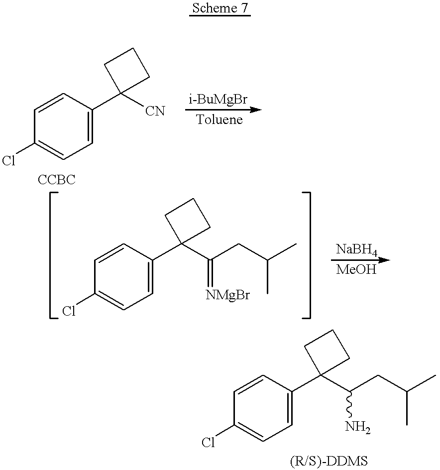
C1=C(C2([CN])CCC2)C=CC(Cl)=C1.C1=C(C2(C(CC(C)C)=[NMgBr])CCC2)C=CC(Cl)=C1.C1=C(C2(C(CC(C)C)N)CCC2)C=CC(Cl)=C1
